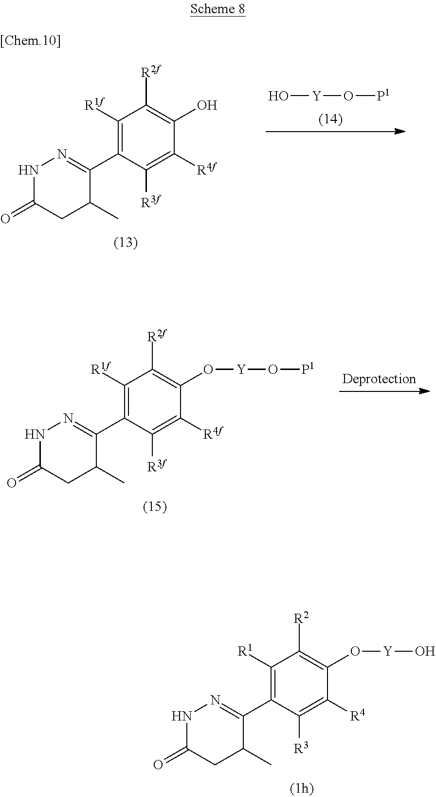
C1([R1f])=C(C2=NNC(=O)CC2C)C([R3f])=C([R4f])C(O[Y]O[P1])=C1[R2f].C1([R1])=C(C2=NNC(=O)CC2C)C([R3])=C([R4])C(O[Y]O)=C1[R2].C1([R1f])=C(C2=NNC(=O)CC2C)C([R3f])=C([R4f])C(O)=C1[R2f].O[Y]O[P1]
